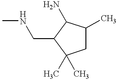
CNCC1C(N)C(C)CC1(C)C
